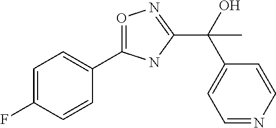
C1=C(F)C=CC(C2=ON=C(C(O)(C3=CC=NC=C3)C)N2)=C1
